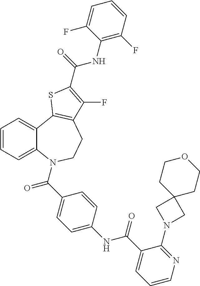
C1=CC=C2C(=C1)C1=C(CCN2C(=O)C2=CC=C(NC(=O)C3=CC=CN=C3N3CC4(C3)CCOCC4)C=C2)C(F)=C(C(NC2=C(F)C=CC=C2F)=O)S1
